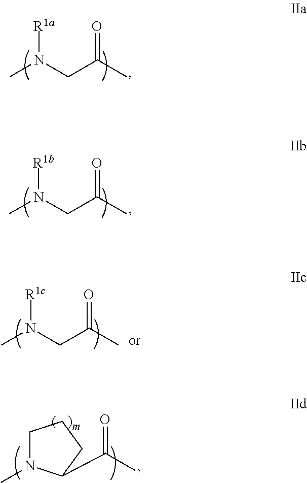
[R1a]N(CC(C)=O)C.[R1b]N(CC(C)=O)C.[R1c]N(CC(C)=O)C.C1N(C)C(C(C)=O)CC1
